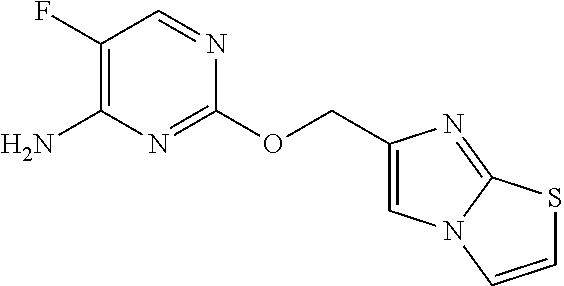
C1(OCC2=CN3C(=N2)SC=C3)=NC(N)=C(F)C=N1
